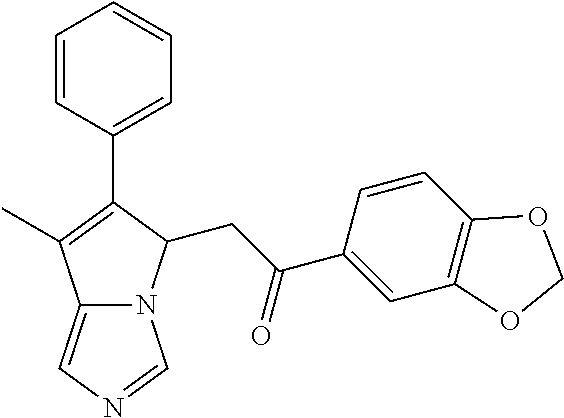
C1=CC2=C(C=C1C(CC1N3C(=CN=C3)C(C)=C1C1=CC=CC=C1)=O)OCO2
